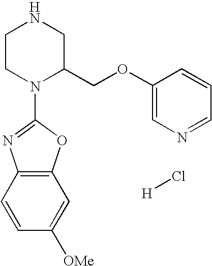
C1CN(C2=NC3=C(O2)C=C([OMe])C=C3)C(COC2=CN=CC=C2)CN1.[H]Cl
